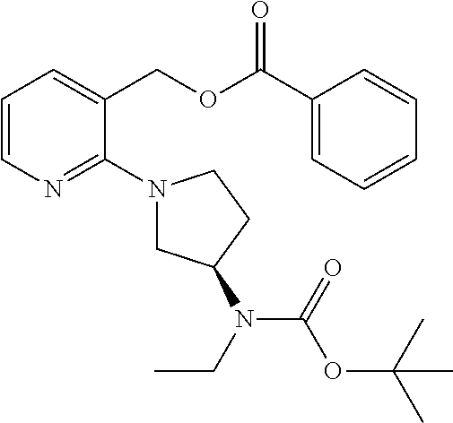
C1=CN=C(N2CC(N(CC)C(=O)OC(C)(C)C)CC2)C(COC(C2=CC=CC=C2)=O)=C1
